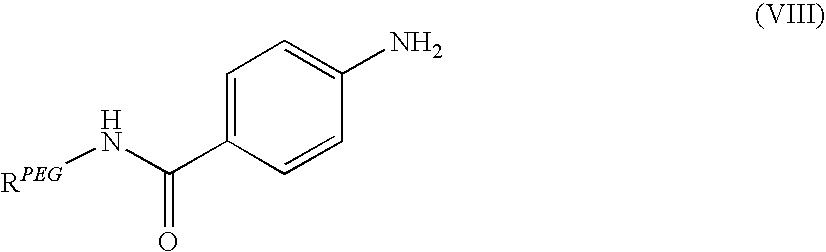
[RPEG]NC(C1=CC=C(N)C=C1)=O
